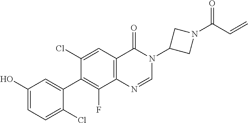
C1(O)=CC=C(Cl)C(C2=C(F)C3=C(C=C2Cl)C(=O)N(C2CN(C(C=C)=O)C2)C=N3)=C1
